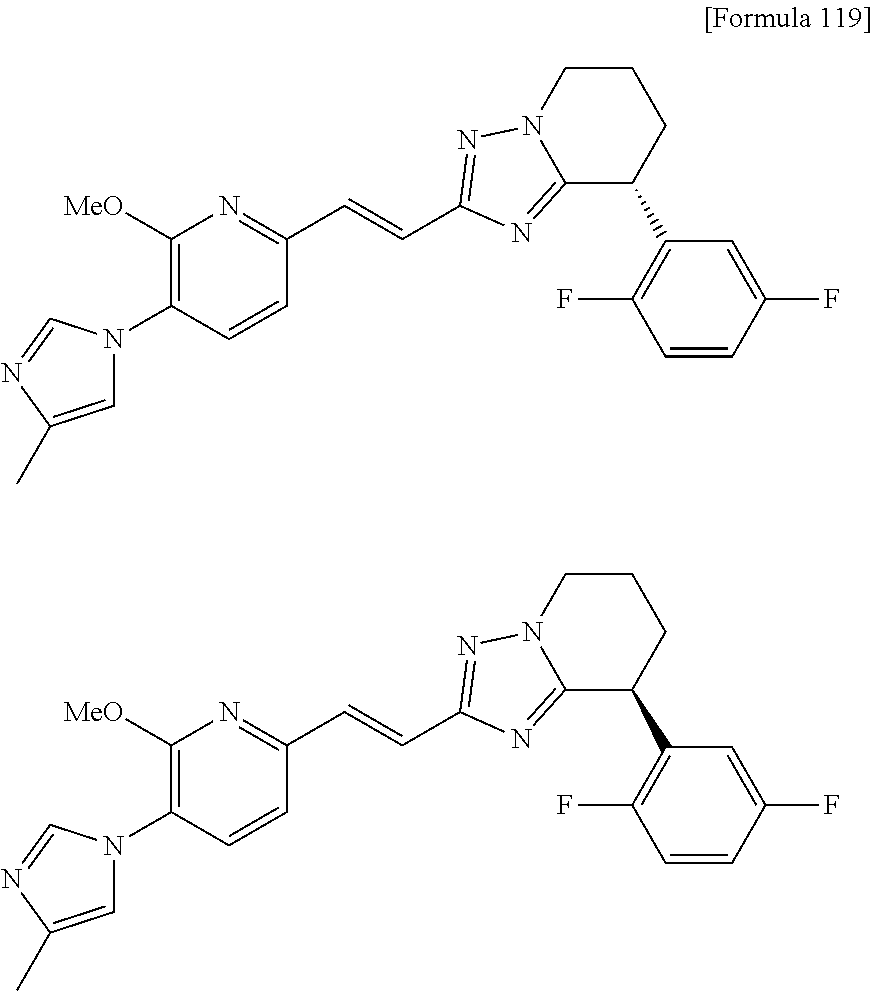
C1([MeO])=C(N2C=C(C)N=C2)C=CC(C=CC2=NN3CCCC(C4=C(F)C=CC(F)=C4)C3=N2)=N1.C1([MeO])=C(N2C=C(C)N=C2)C=CC(C=CC2=NN3CCCC(C4=C(F)C=CC(F)=C4)C3=N2)=N1
